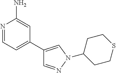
N1=CC=C(C2=CN(C3CCSCC3)N=C2)C=C1N
